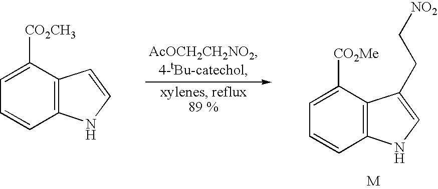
C12=C(C([CO2CH3])=CC=C1)C=CN2.C12=C(C([CO2Me])=CC=C1)C(CC[NO2])=CN2
